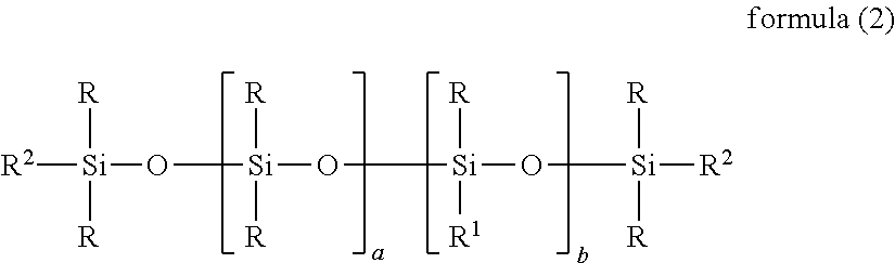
O([Si](O[Si](O[Si]([R2])([R])[R])([R])[R1])([R])[R])[Si]([R2])([R])[R]
